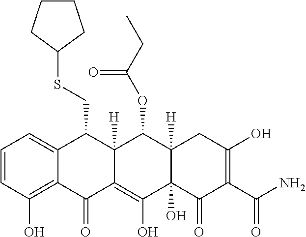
C1=CC(O)=C2C(=C1)C(CSC1CCCC1)C1([H])C(=C(O)C3(O)C([H])(C1OC(CC)=O)CC(O)=C(C(N)=O)C3=O)C2=O
